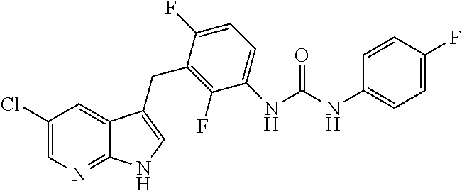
C1(Cl)=CN=C2C(=C1)C(CC1=C(F)C(NC(=O)NC3=CC=C(F)C=C3)=CC=C1F)=CN2
